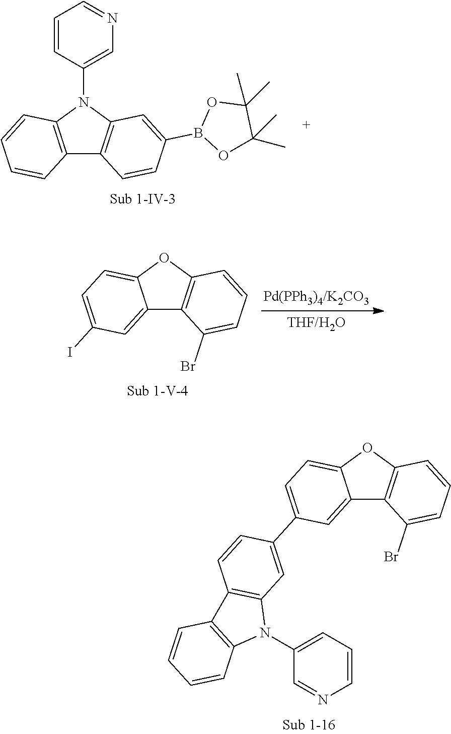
C12=CC(C3=CC4=C(C=C3)C3=C(N4C4=CC=CN=C4)C=CC=C3)=CC=C1OC1=C2C(Br)=CC=C1.C12=C(N(C3=CN=CC=C3)C3=C1C=CC(B1OC(C)(C)C(C)(C)O1)=C3)C=CC=C2.C12=CC(I)=CC=C1OC1=C2C(Br)=CC=C1
